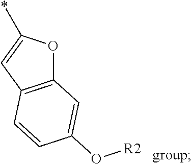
C12=C(C=C(*)O1)C=CC(O[R2])=C2
